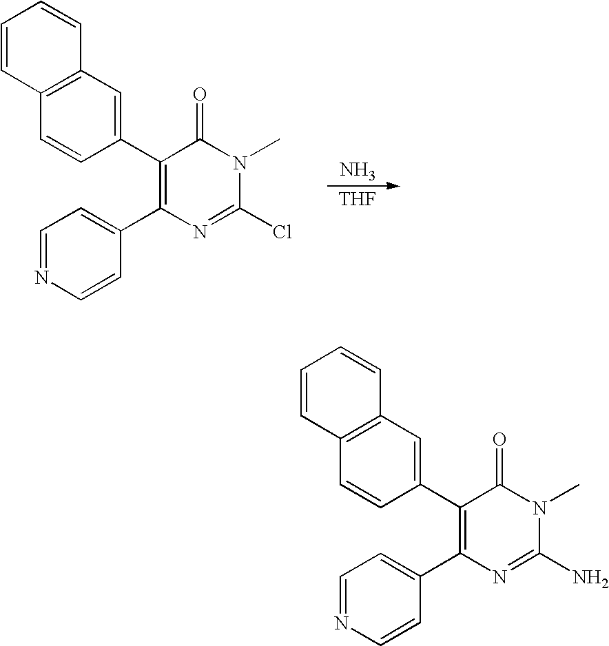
C1=CC2=C(C=C1)C=C(C1=C(C3=CC=NC=C3)N=C(Cl)N(C)C1=O)C=C2.N.[THF].C1=CC2=C(C=C1)C=C(C1=C(C3=CC=NC=C3)N=C(N)N(C)C1=O)C=C2
